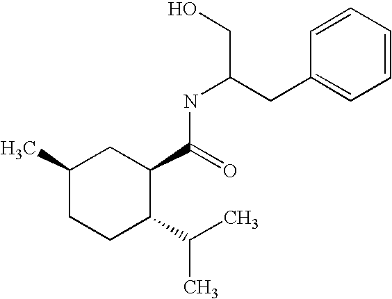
CC1CCC(C(C)C)C(C(NC(CO)CC2=CC=CC=C2)=O)C1
